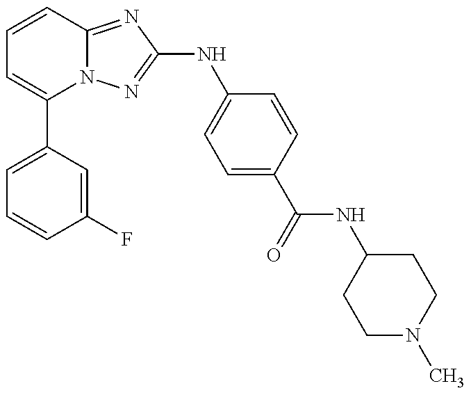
C1(C2=CC=CC(F)=C2)=CC=CC2=NC(NC3=CC=C(C(=O)NC4CCN(C)CC4)C=C3)=NN12
